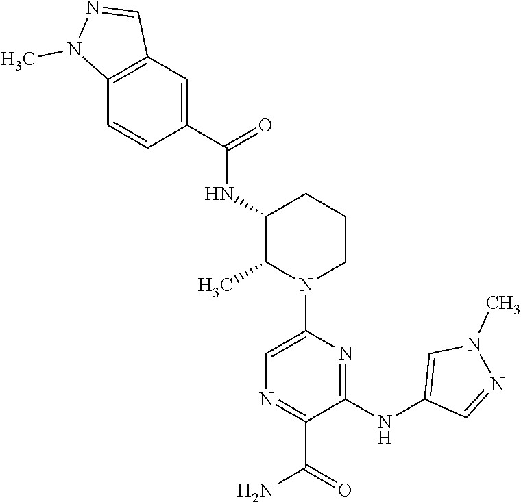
C1(C(NC2C(C)N(C3=CN=C(C(N)=O)C(NC4=CN(C)N=C4)=N3)CCC2)=O)=CC2=C(C=C1)N(C)N=C2
